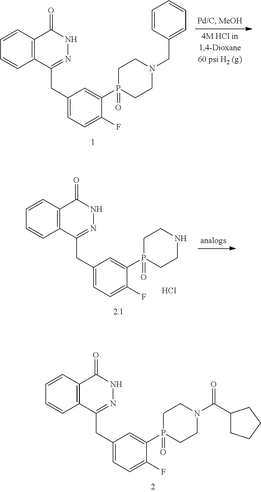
C1=CC2=C(C=C1)C(CC1=CC=C(F)C(P3(=O)CCN(CC4=CC=CC=C4)CC3)=C1)=NNC2=O.C1=CC2=C(C=C1)C(CC1=CC=C(F)C(P3(=O)CCNCC3)=C1)=NNC2=O.Cl.C1=CC2=C(C=C1)C(CC1=CC=C(F)C(P3(=O)CCN(C(=O)C4CCCC4)CC3)=C1)=NNC2=O
